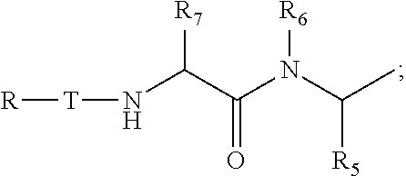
[R7]C(C(N(C(C)[R5])[R6])=O)N[T][R]
